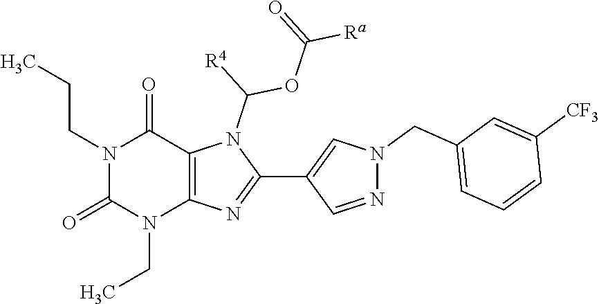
N1(CCC)C(=O)N(CC)C2=C(C1=O)N(C([R4])OC(=O)[Ra])C(C1=CN(CC3=CC=CC([CF3])=C3)N=C1)=N2
